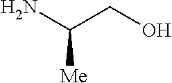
C([Me])(N)CO
